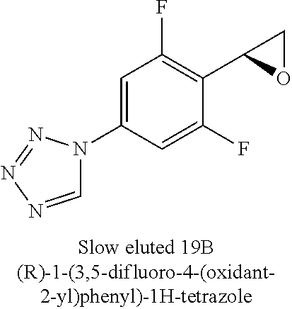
C1=NN=NN1C1=CC(F)=C(C2OC2)C(F)=C1
